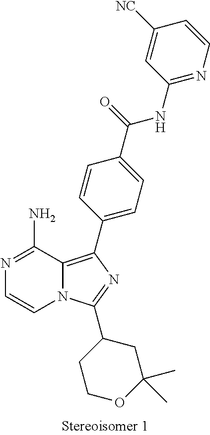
N1=C(N)C2=C(C3=CC=C(C(=O)NC4=NC=CC([NC])=C4)C=C3)N=C(C3CC(C)(C)OCC3)N2C=C1
